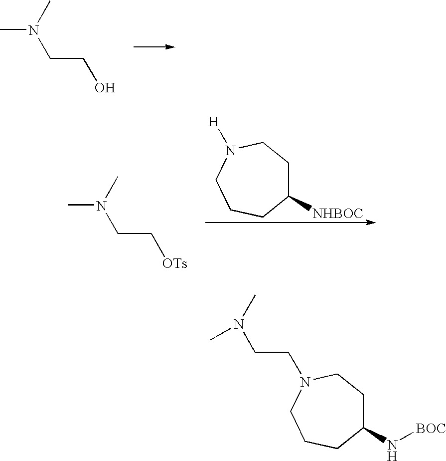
CN(C)CCO.C1([NHBOC])CCN([H])CCC1.CN(C)CC[OTs].C1(N[BOC])CCN(CCN(C)C)CCC1
